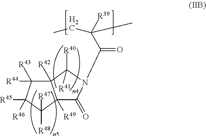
C12([R42])C([R44])([R43])C([R45])([R46])C([R47])([R48])C1([R49])C(=O)N(C(C([R39])(C)CC)=O)C2([R40])[R41]
